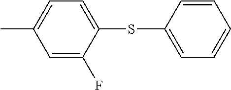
CC1=CC=C(SC2=CC=CC=C2)C(F)=C1
